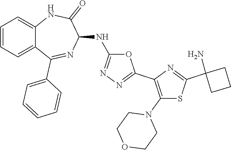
C1=CC=C2C(=C1)NC(=O)C(NC1=NN=C(C3=C(N4CCOCC4)SC(C4(N)CCC4)=N3)O1)N=C2C1=CC=CC=C1
